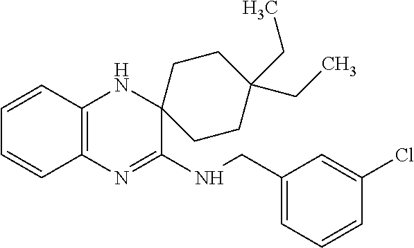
C1=CC2=C(C=C1)N=C(NCC1=CC=CC(Cl)=C1)C1(N2)CCC(CC)(CC)CC1
